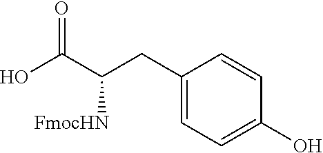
C1(CC(C(O)=O)[FmocHN])=CC=C(O)C=C1
